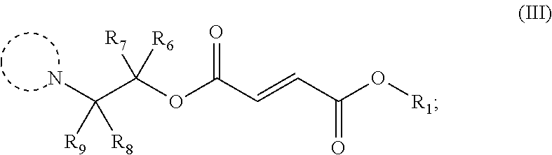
C(C(OC(C=CC(O[R1])=O)=O)([R7])[R6])([R9])([R8])N
